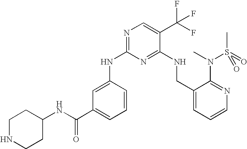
C1(NC2=NC=C(C(F)(F)F)C(NCC3=CC=CN=C3N(S(C)(=O)=O)C)=N2)=CC(C(=O)NC2CCNCC2)=CC=C1
